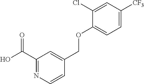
C1(C(O)=O)=NC=CC(COC2=CC=C([CF3])C=C2Cl)=C1
